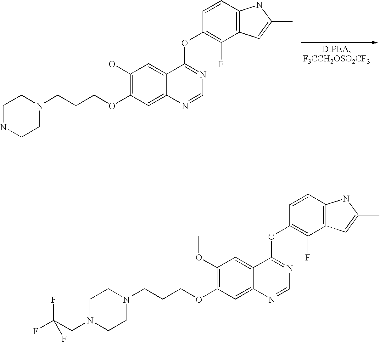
C1(OC)=C(OCCCN2CCNCC2)C=C2C(=C1)C(OC1=C(F)C3=C(C=C1)NC(C)=C3)=NC=N2.C1(OC)=C(OCCCN2CCN(CC(F)(F)F)CC2)C=C2C(=C1)C(OC1=C(F)C3=C(C=C1)NC(C)=C3)=NC=N2
